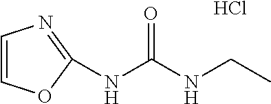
Cl.CCNC(NC1=NC=CO1)=O
